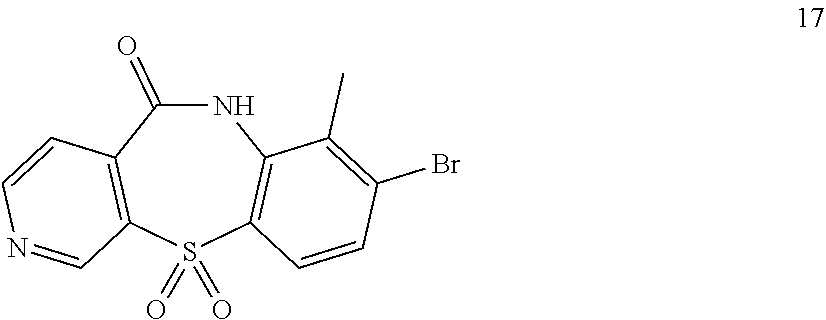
N1C(=O)C2=C(S(=O)(=O)C3=C1C(C)=C(Br)C=C3)C=NC=C2
